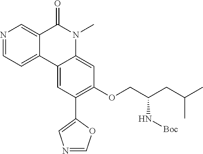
N1=CC=C2C(=C1)C(=O)N(C)C1=CC(OCC(CC(C)C)N[Boc])=C(C3=CN=CO3)C=C21
